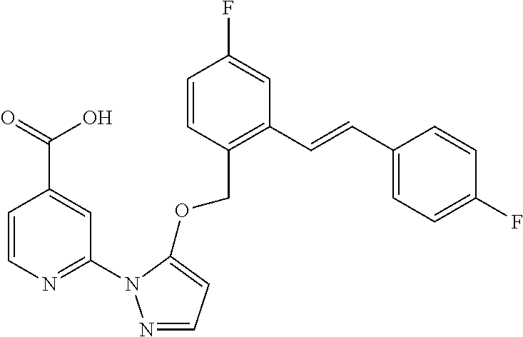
C1=CC(COC2=CC=NN2C2=NC=CC(C(O)=O)=C2)=C(C=CC2=CC=C(F)C=C2)C=C1F
